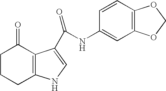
C1CCC2=C(C1=O)C(C(NC1=CC3=C(C=C1)OCO3)=O)=CN2
